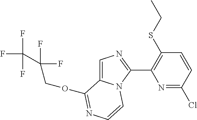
FC(F)(F)C(F)(F)COC1=NC=CN2C1=CN=C2C1=C(SCC)C=CC(Cl)=N1
